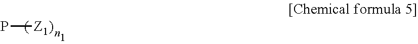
P[Z1)]
